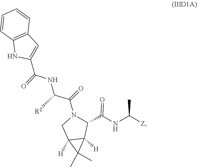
C(=O)(NC([Z])C)C1N(C(C(NC(C2=CC3=C(C=CC=C3)N2)=O)[R2])=O)CC2([H])C(C)(C)C12[H]
